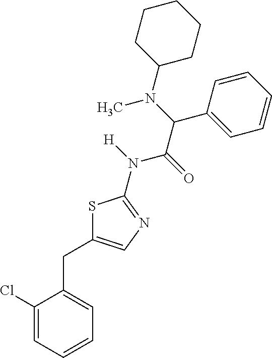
C1(Cl)=CC=CC=C1CC1=CN=C(N(C(C(C2=CC=CC=C2)N(C2CCCCC2)C)=O)[H])S1
